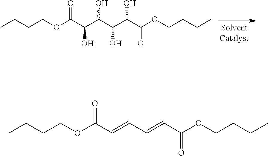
O(C(C(C(C(C(C(OCCCC)=O)O)O)O)O)=O)CCCC.O(C(C=CC=CC(OCCCC)=O)=O)CCCC
